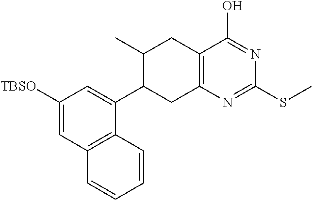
C1([TBSO])=CC2=C(C(C3CC4=C(CC3C)C(O)=NC(SC)=N4)=C1)C=CC=C2
